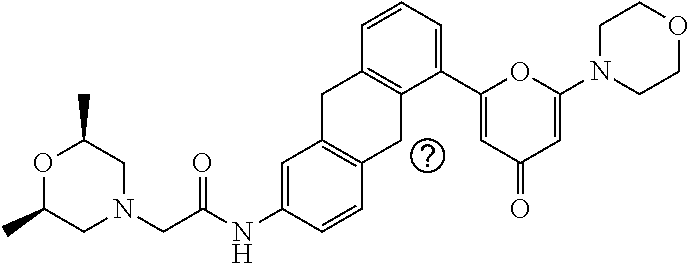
O1C(C)CN(CC(NC2=CC3=C(C=C2)CC2=C(C3)C=CC=C2C2=CC(=O)C=C(N3CCOCC3)O2)=O)CC1C
